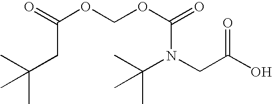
CC(CC(=O)OCOC(N(C(C)(C)C)CC(O)=O)=O)(C)C
